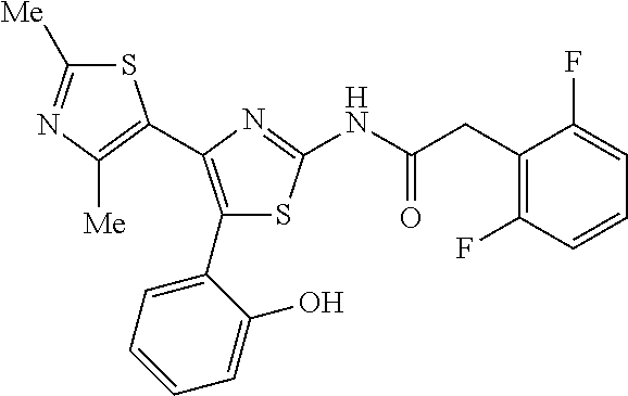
S1C([Me])=NC([Me])=C1C1=C(C2=CC=CC=C2O)SC(NC(CC2=C(F)C=CC=C2F)=O)=N1
